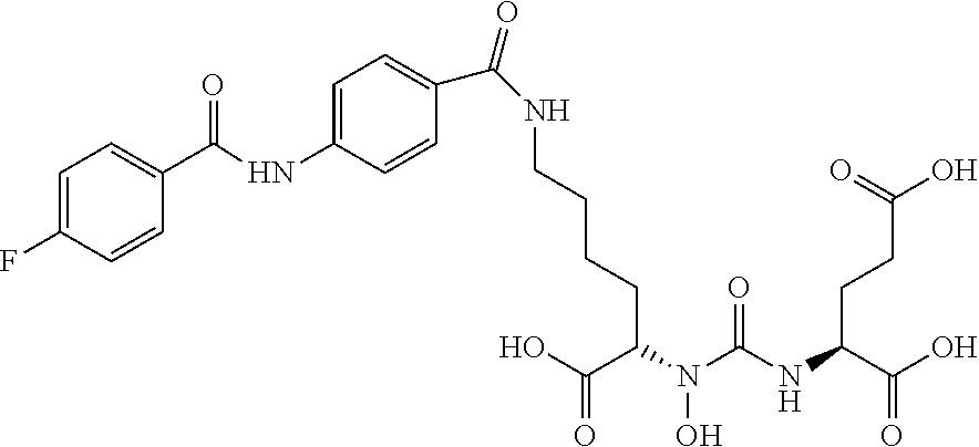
C(CC(C(O)=O)N(C(NC(C(O)=O)CCC(O)=O)=O)O)CCNC(=O)C1=CC=C(NC(C2=CC=C(F)C=C2)=O)C=C1
